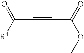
O=C([R4])C#CC(OC)=O
